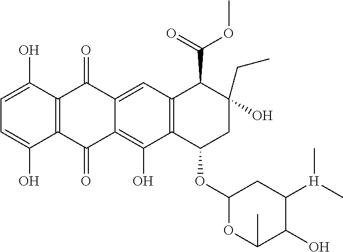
C1=C(O)C2=C(C(O)=C1)C(=O)C1=C(O)C3=C(C=C1C2=O)C(C(OC)=O)C(CC)(O)CC3OC1OC(C)C(O)C([H](C)C)C1
